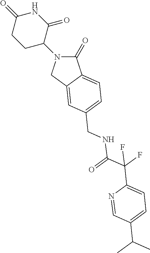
C1(=O)N(C2CCC(=O)NC2=O)CC2=CC(CNC(=O)C(F)(F)C3=CC=C(C(C)C)C=N3)=CC=C12
